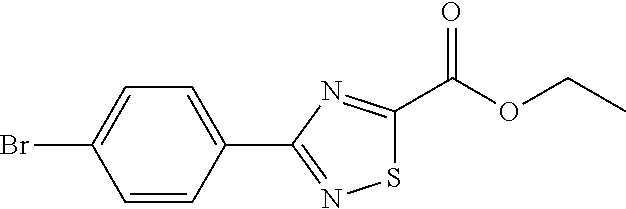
C1=CC(C2=NSC(C(OCC)=O)=N2)=CC=C1Br
